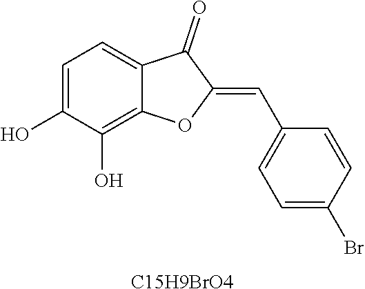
C1=C(O)C(O)=C2C(=C1)C(=O)C(=CC1=CC=C(Br)C=C1)O2.[C15H9BrO4]
